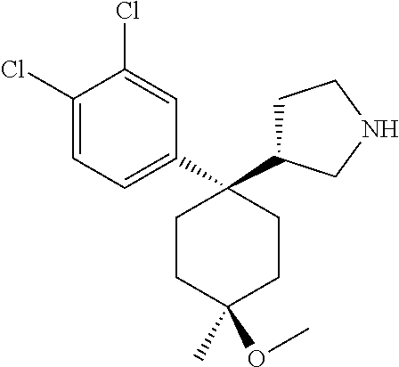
C1C(C2(C3=CC=C(Cl)C(Cl)=C3)CCC(OC)(C)CC2)CNC1
